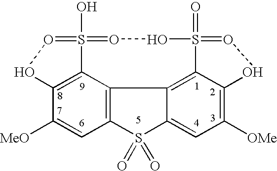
C12=C3S(O)(=OOS4(=O)=OOC5=C([OMe])C=C6S(=O)(=O)C(=C3C6=C54)C=C1[MeO])=OO2
